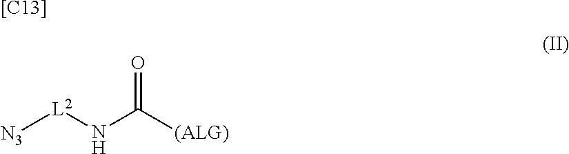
[N3][L2]NC([(ALG)])=O.[[C13]]
